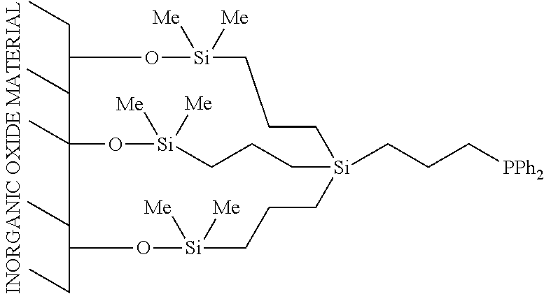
C1(CC)O[Si]([Me])([Me])CCC[Si]2(CCC[PPh2])CCC[Si]([Me])([Me])OC1(C)C(CC)O[Si]([Me])([Me])CCC2
